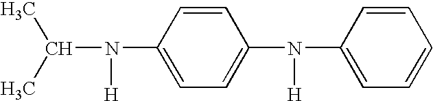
C1=CC(N(C2=CC=C(N([H])C(C)C)C=C2)[H])=CC=C1
